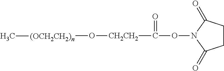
C(=O)([CH2CH2]O[(OCH2CH2)n]C)ON1C(=O)CCC1=O
